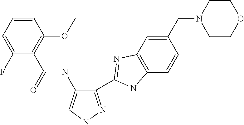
C1(C2=NC3=C(C=CC(CN4CCOCC4)=C3)N2)=NNC=C1NC(=O)C1=C(OC)C=CC=C1F
